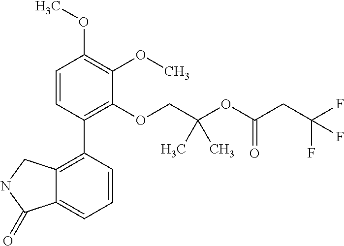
C1=CC(C2=C3C(=CC=C2)C(=O)NC3)=C(OCC(OC(CC(F)(F)F)=O)(C)C)C(OC)=C1OC
